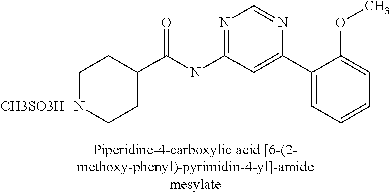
C1NCCC(C(NC2=NC=NC(C3=CC=CC=C3OC)=C2)=O)C1.[CH3SO3H]
